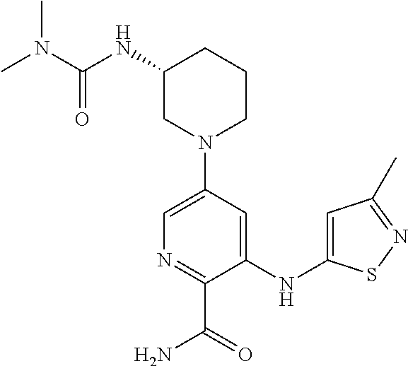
N(C1CN(C2=CN=C(C(=O)N)C(NC3=CC(C)=NS3)=C2)CCC1)C(=O)N(C)C
